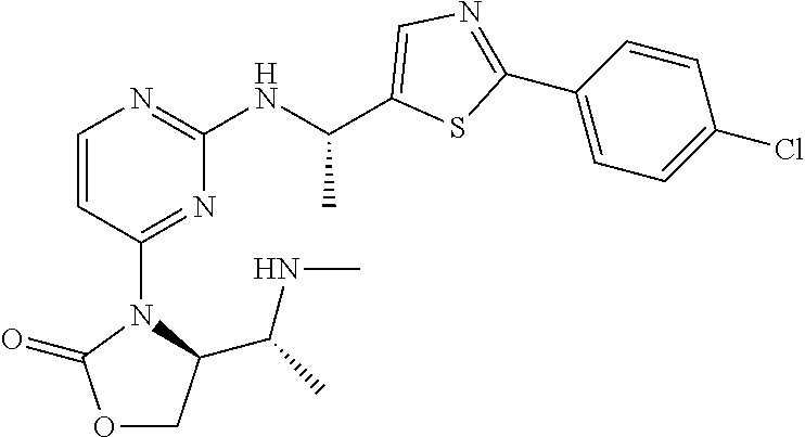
C1=CC(N2C(=O)OCC2C(C)NC)=NC(NC(C2=CN=C(C3=CC=C(Cl)C=C3)S2)C)=N1
